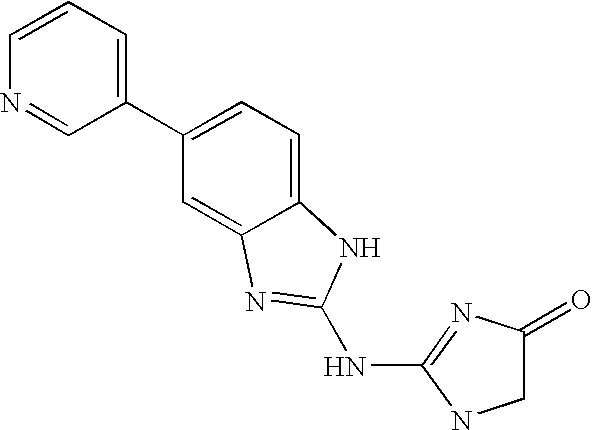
C1=CN=CC(C2=CC=C3C(=C2)N=C(NC2=NC(=O)CN2)N3)=C1
